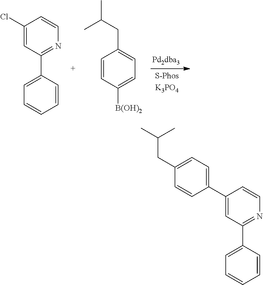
C1(Cl)=CC(C2=CC=CC=C2)=NC=C1.C1=CC([B(OH)2])=CC=C1CC(C)C.C1(C2=CC=C(CC(C)C)C=C2)=CC(C2=CC=CC=C2)=NC=C1
